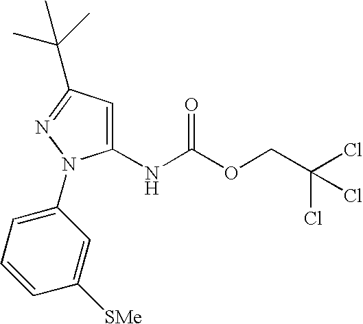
C1(NC(OCC(Cl)(Cl)Cl)=O)=CC(C(C)(C)C)=NN1C1=CC=CC([SMe])=C1
